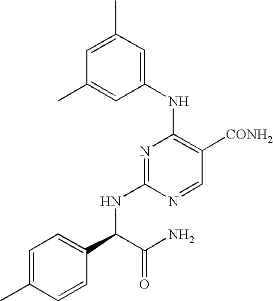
C1=C(C)C=C(NC2=C([CONH2])C=NC(NC(C3=CC=C(C)C=C3)C(N)=O)=N2)C=C1C
